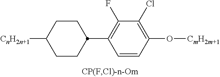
[CmH2m+1]OC1=C(Cl)C(F)=C(C2CCC([CnH2n+1])CC2)C=C1
